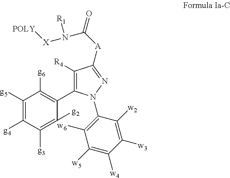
C1([g5])=C([g4])C([g3])=C([g2])C(C2=C([R4])C([A]C(N([X][POLY])[R1])=O)=NN2C2=C([w6])C([w5])=C([w4])C([w3])=C2[w2])=C1[g6]
